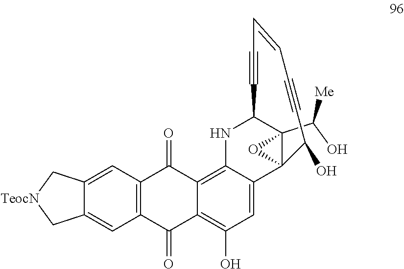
C12(C(O)[Me])C3(C4=CC(O)=C5C(=O)C6=C(C(=O)C5=C4NC1C#CC=CC#CC3O)C=C1C(=C6)C[TeocN]C1)O2
